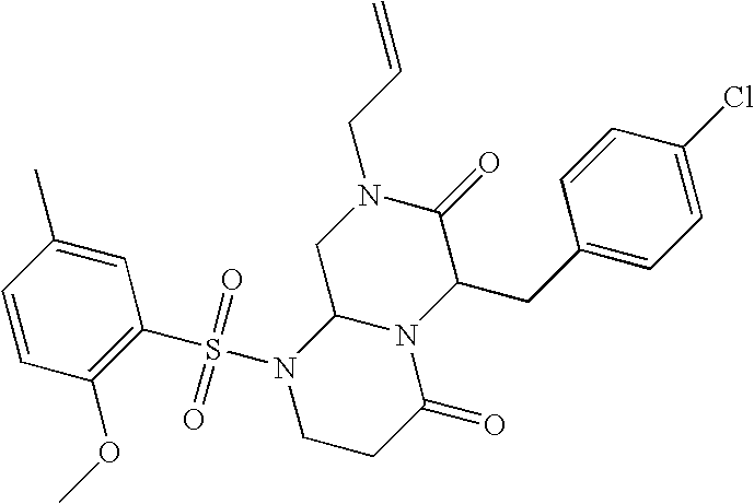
C1=CC(OC)=C(S(N2CCC(=O)N3C2CN(CC=C)C(=O)C3CC2=CC=C(Cl)C=C2)(=O)=O)C=C1C
